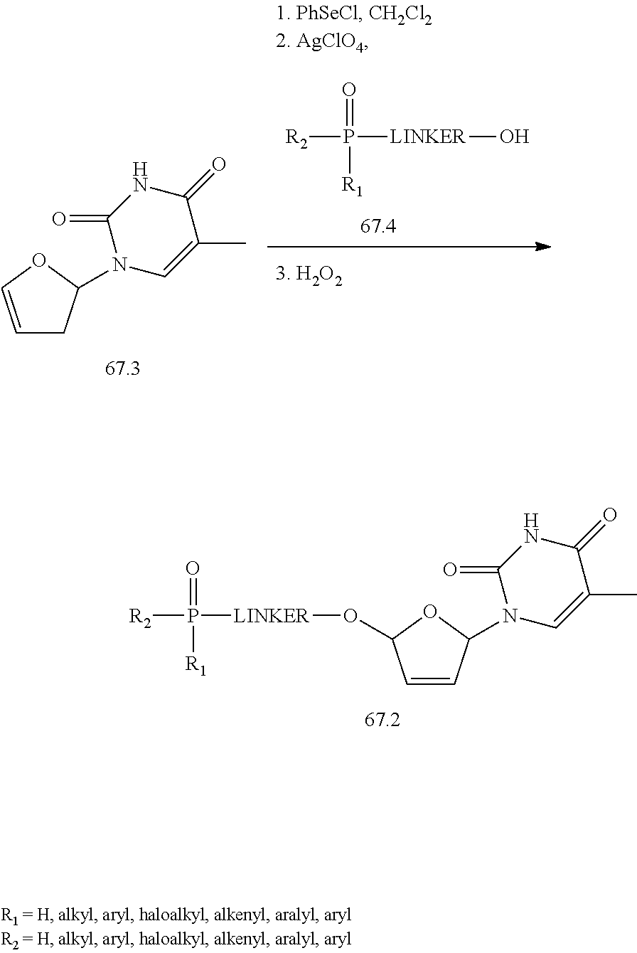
O=P([R2])([LINKER]O)[R1].C1=COC(N2C=C(C)C(=O)NC2=O)C1.C1=CC(N2C=C(C)C(=O)NC2=O)OC1O[LINKER]P(=O)([R2])[R1]
